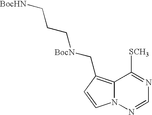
C1=CN2C(=C1C[BocN]CCC[BocHN])C([SCH3])=NC=N2
